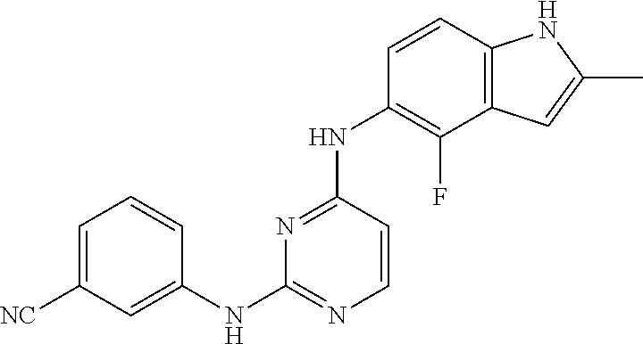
C1([NC])=CC=CC(NC2=NC=CC(NC3=C(F)C4=C(C=C3)NC(C)=C4)=N2)=C1
